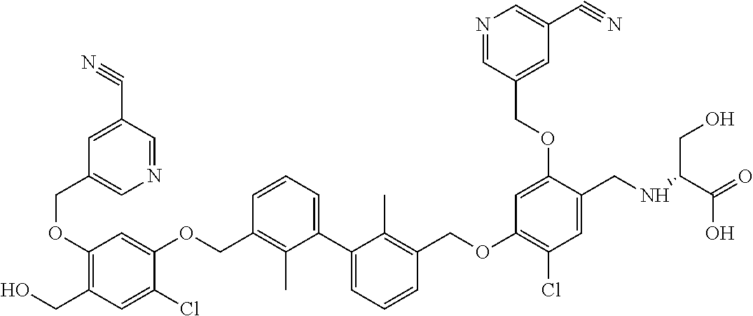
OCC1=C(OCC2=CN=CC(C#N)=C2)C=C(OCC2=C(C)C(C3=CC=CC(COC4=C(Cl)C=C(CNC(C(=O)O)CO)C(OCC5=CC(C#N)=CN=C5)=C4)=C3C)=CC=C2)C(Cl)=C1
